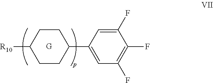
[R10]C1CCC(C2=CC(F)=C(F)C(F)=C2)CC1
